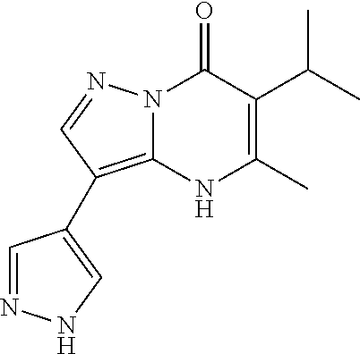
N12C(=C(C3=CNN=C3)C=N1)NC(C)=C(C(C)C)C2=O
